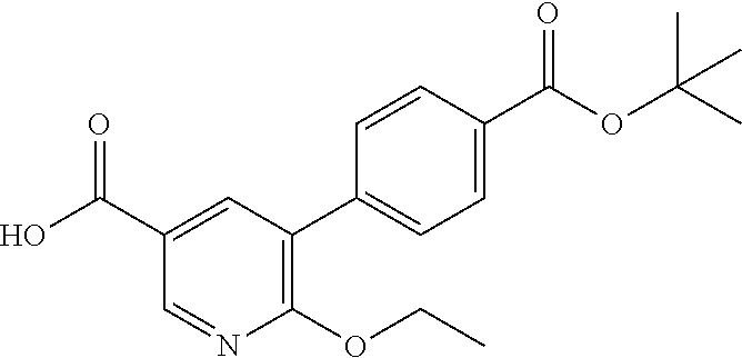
C1(C2=C(OCC)N=CC(C(O)=O)=C2)=CC=C(C(=O)OC(C)(C)C)C=C1
